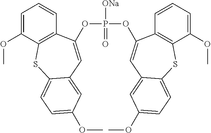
P([ONa])(=O)(OC1=CC2=CC(OC)=CC=C2SC2=C1C=CC=C2OC)OC1=CC2=CC(OC)=CC=C2SC2=C1C=CC=C2OC
